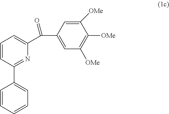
C1=C([OMe])C([OMe])=C([OMe])C=C1C(C1=CC=CC(C2=CC=CC=C2)=N1)=O
